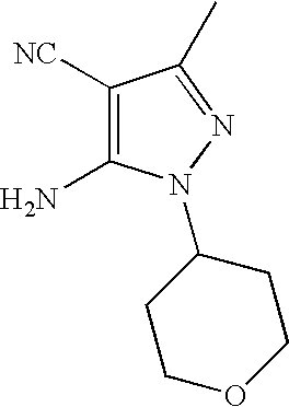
C1([NC])=C(N)N(C2CCOCC2)N=C1C
